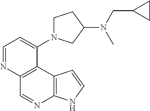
C1=NC2=C(C(N3CCC(N(CC4CC4)C)C3)=C1)C1=C(N=C2)NC=C1
